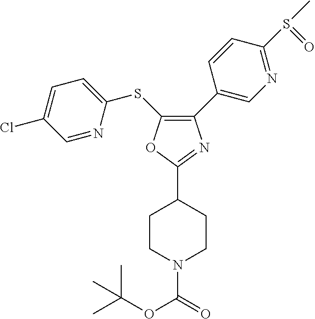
C1(C2=CN=C(S(C)=O)C=C2)=C(SC2=CC=C(Cl)C=N2)OC(C2CCN(C(OC(C)(C)C)=O)CC2)=N1
